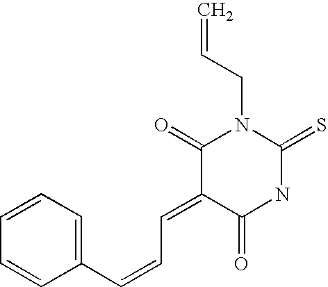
C(C=C)N1C(=O)C(=CC=CC2=CC=CC=C2)C(=O)NC1=S
